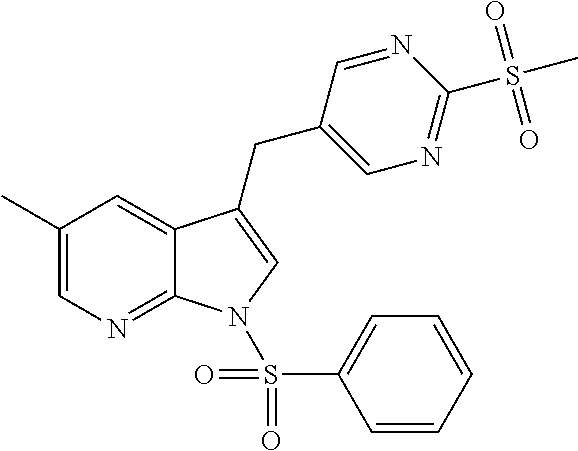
C1(C)=CN=C2C(=C1)C(CC1=CN=C(S(=O)(=O)C)N=C1)=CN2S(=O)(=O)C1=CC=CC=C1
